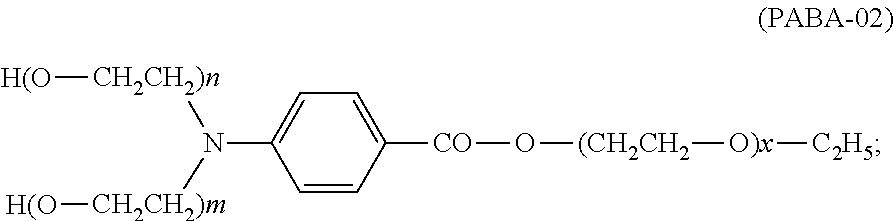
C1=CC([CO]O[(CH2CH2][O)x][C2H5])=CC=C1N([CH2CH2)m][H(O])[CH2CH2)n][H(O]
